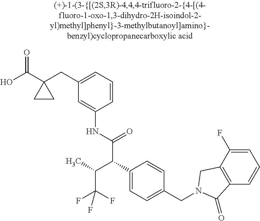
OC(C1(CC2=CC=CC(NC(=O)C(C3=CC=C(CN4CC5=C(C=CC=C5F)C4=O)C=C3)C(C)C(F)(F)F)=C2)CC1)=O
